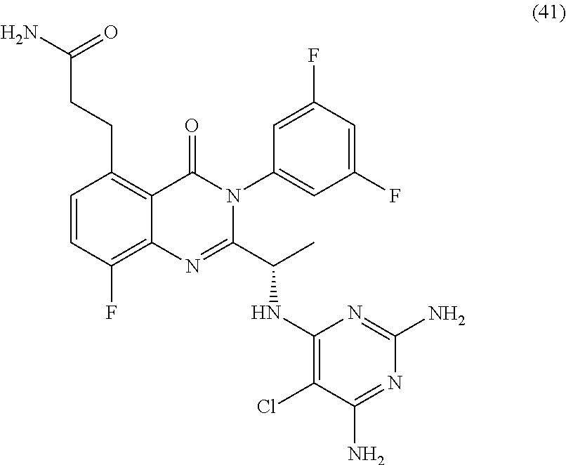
C1=CC(F)=C2C(=C1CCC(=O)N)C(=O)N(C1=CC(F)=CC(F)=C1)C(C(C)NC1=C(Cl)C(N)=NC(N)=N1)=N2
